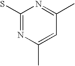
C1(S)=NC(C)=CC(C)=N1
